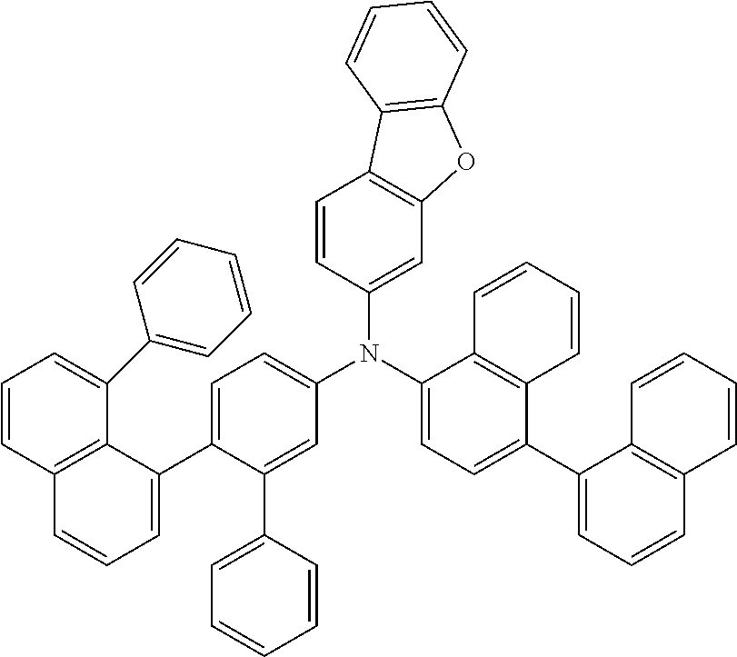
C1=CC2=C(C=C1N(C1=CC=C(C3=CC=CC4=C3C=CC=C4)C3=C1C=CC=C3)C1=CC=C(C3=CC=CC4=C3C(C3=CC=CC=C3)=CC=C4)C(C3=CC=CC=C3)=C1)OC1=C2C=CC=C1
